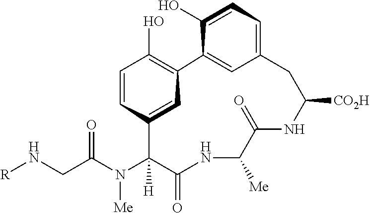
[R]NCC(N(C1([H])C(=O)NC([Me])C(=O)NC([CO2H])CC2=CC=C(O)C(=C2)C2=C(O)C=CC1=C2)[Me])=O
